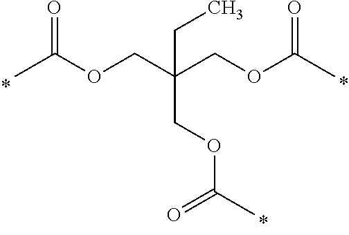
CC(OCC(COC(C)=O)(CC)COC(C)=O)=O
